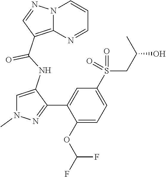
C1=C(NC(C2=C3N(N=C2)C=CC=N3)=O)C(C2=CC(S(CC(O)C)(=O)=O)=CC=C2OC(F)F)=NN1C
